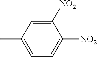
C1=C(C)C=C([NO2])C([NO2])=C1
